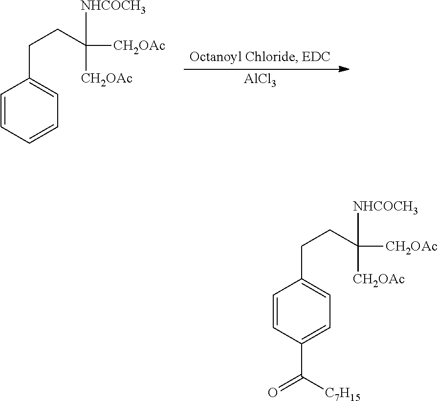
[AlCl3].C1=CC=CC=C1CCC([CH2OAc])([NHCOCH3])[CH2OAc].C1=CC(C([C7H15])=O)=CC=C1CCC([CH2OAc])([NHCOCH3])[CH2OAc]
